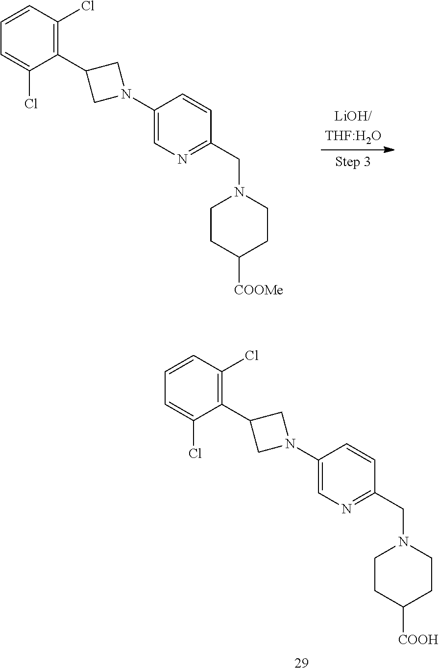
C1=C(Cl)C(C2CN(C3=CN=C(CN4CCC([COOMe])CC4)C=C3)C2)=C(Cl)C=C1.C1=C(Cl)C(C2CN(C3=CN=C(CN4CCC([COOH])CC4)C=C3)C2)=C(Cl)C=C1
